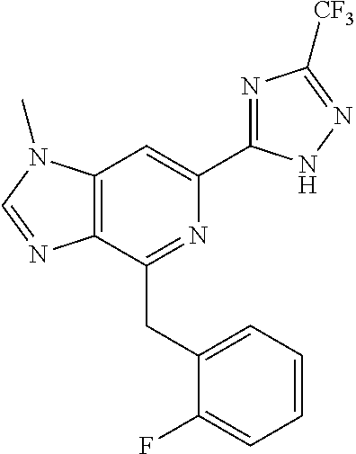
C12=C(C(CC3=CC=CC=C3F)=NC(C3=NC([CF3])=NN3)=C1)N=CN2C
